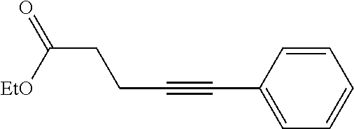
C(CCC#CC1=CC=CC=C1)([EtO])=O
